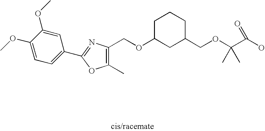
C1(OC)=CC=C(C2=NC(COC3CC(COC(C(O)=O)(C)C)CCC3)=C(C)O2)C=C1OC
